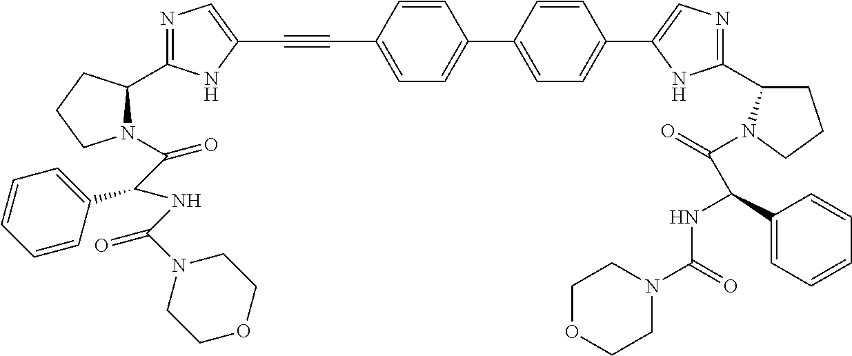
C1(C2=CN=C(C3CCCN3C(=O)C(C3=CC=CC=C3)NC(N3CCOCC3)=O)N2)=CC=C(C2=CC=C(C#CC3=CN=C(C4N(C(C(NC(N5CCOCC5)=O)C5=CC=CC=C5)=O)CCC4)N3)C=C2)C=C1
